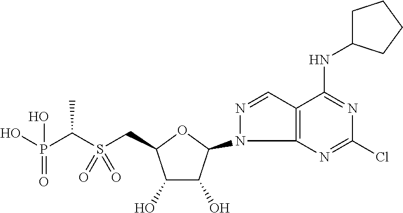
C1(O)C(O)C(N2N=CC3=C2N=C(Cl)N=C3NC2CCCC2)OC1CS(C(P(O)(=O)O)C)(=O)=O
